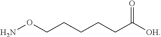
NOCCCCCC([OH])=O
